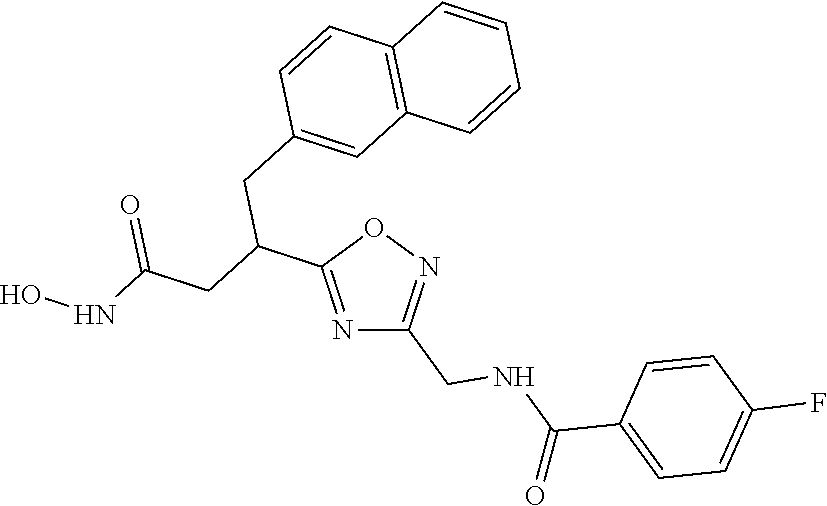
O1C(C(CC(NO)=O)CC2=CC3=C(C=C2)C=CC=C3)=NC(CNC(C2=CC=C(F)C=C2)=O)=N1
